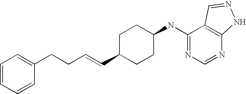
N1=CN=C(NC2CCC(C=CCCC3=CC=CC=C3)CC2)C2=C1NN=C2
